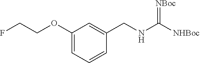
C1(OCCF)=CC=CC(CNC(=[NBoc])[NHBoc])=C1
